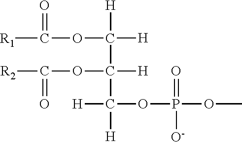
O(C([H])([H])C(OC([R2])=O)([H])C([H])(OP(OC)(=O)[O-])[H])C([R1])=O
